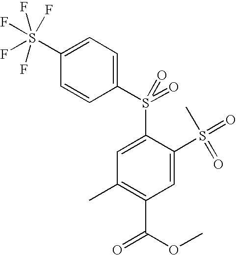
C1=C(S(C2=CC=C(S(F)(F)(F)(F)F)C=C2)(=O)=O)C(S(=O)(C)=O)=CC(C(=O)OC)=C1C
